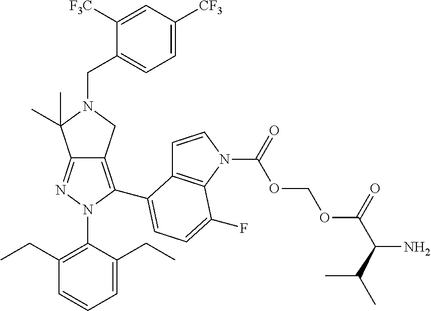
N1=C2C(=C(C3=CC=C(F)C4=C3C=CN4C(OCOC(C(N)C(C)C)=O)=O)N1C1=C(CC)C=CC=C1CC)CN(CC1=CC=C([CF3])C=C1[F3C])C2(C)C
